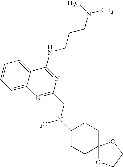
C1=C2C(=CC=C1)C(NCCCN(C)C)=NC(CN(C1CCC3(CC1)OCCO3)C)=N2
